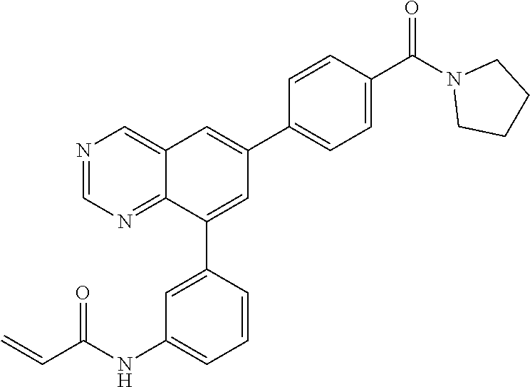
N1=CN=C2C(=C1)C=C(C1=CC=C(C(N3CCCC3)=O)C=C1)C=C2C1=CC(NC(C=C)=O)=CC=C1
